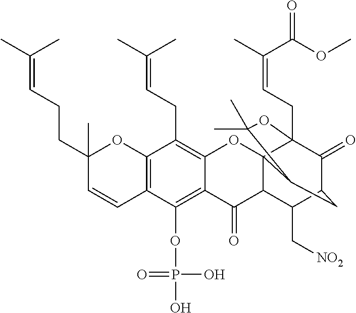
C12=C(OP(O)(=O)O)C3=C(C(CC=C(C)C)=C1OC14C(C2=O)C(C[NO2])C2C(=O)C1(CC=C(C)C(=O)OC)OC(C)(C)C4C2)OC(C)(CCC=C(C)C)C=C3
